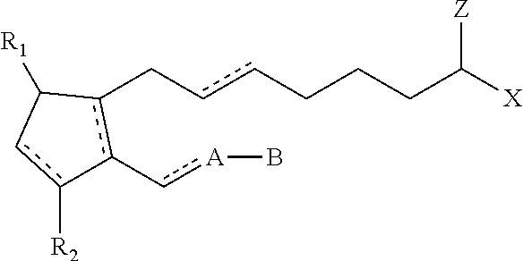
c1([R2])cC([R1])c(CccCCCC([X])[Z])c-1-c[A]B
